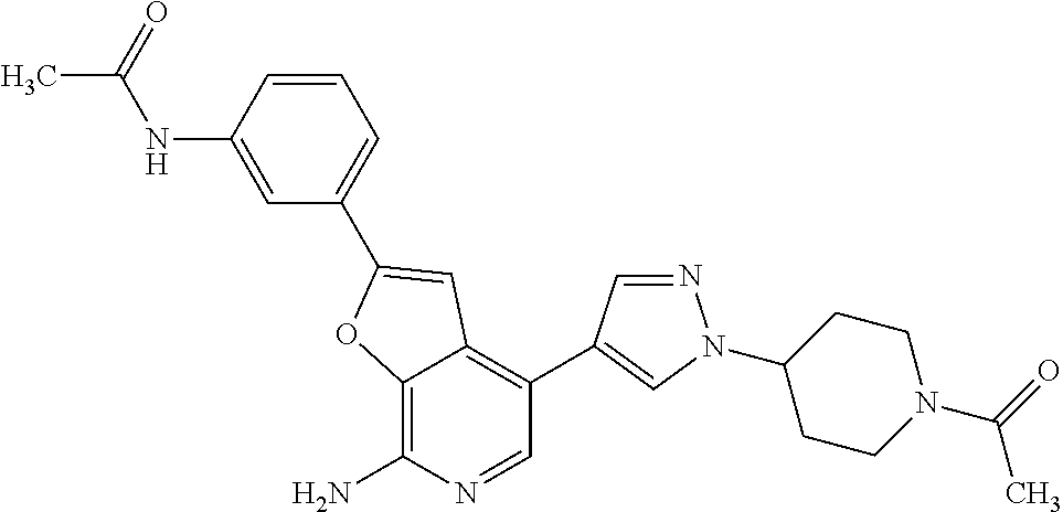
C12=C(N)N=CC(C3=CN(C4CCN(C(=O)C)CC4)N=C3)=C1C=C(C1=CC=CC(NC(=O)C)=C1)O2
